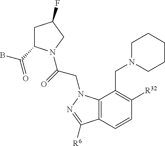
C1C(C(B)=O)N(C(=O)CN2C3=C(C=CC([R32])=C3CN3CCCCC3)C([R6])=N2)CC1F
